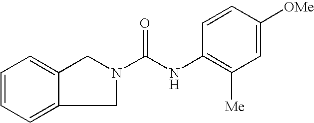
C12=CC=CC=C1CN(C(NC1=C([Me])C=C([OMe])C=C1)=O)C2
